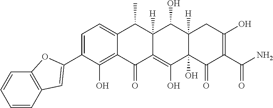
C1=C(C2=CC3=C(C=CC=C3)O2)C(O)=C2C(=C1)C(C)C1([H])C(=C(O)C3(O)C([H])(C1O)CC(O)=C(C(N)=O)C3=O)C2=O
